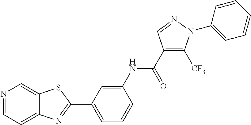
C1=C(NC(C2=C([CF3])N(C3=CC=CC=C3)N=C2)=O)C=CC=C1C1=NC2=CC=NC=C2S1
